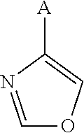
C1=NC([A])=CO1
